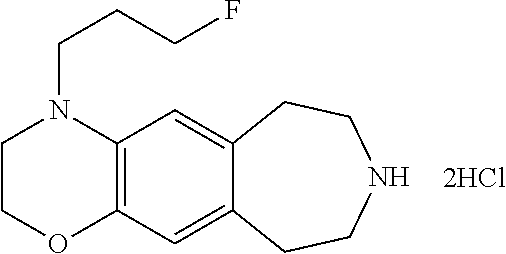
C1COC2=C(N1CCCF)C=C1C(=C2)CCNCC1.[2HCl]
